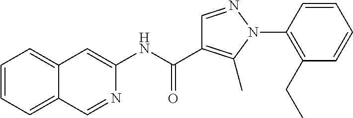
N(C(=O)C1=C(C)N(C2=C(CC)C=CC=C2)N=C1)C1=CC2=CC=CC=C2C=N1
